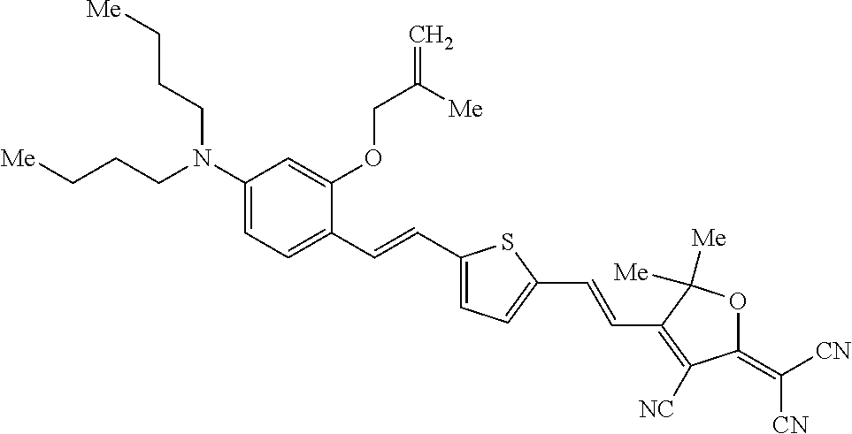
C1(N(CCC[Me])CCC[Me])=CC=C(C=CC2=CC=C(C=CC3=C([NC])C(=C([CN])[CN])OC3([Me])[Me])S2)C(OCC(=C)[Me])=C1
